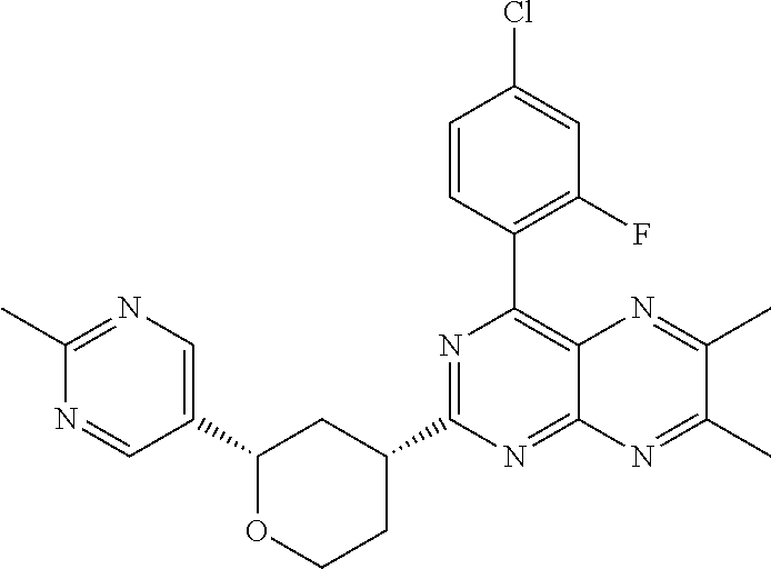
C1(C2=CN=C(C)N=C2)OCCC(C2=NC(C3=C(F)C=C(Cl)C=C3)=C3C(=N2)N=C(C)C(C)=N3)C1
